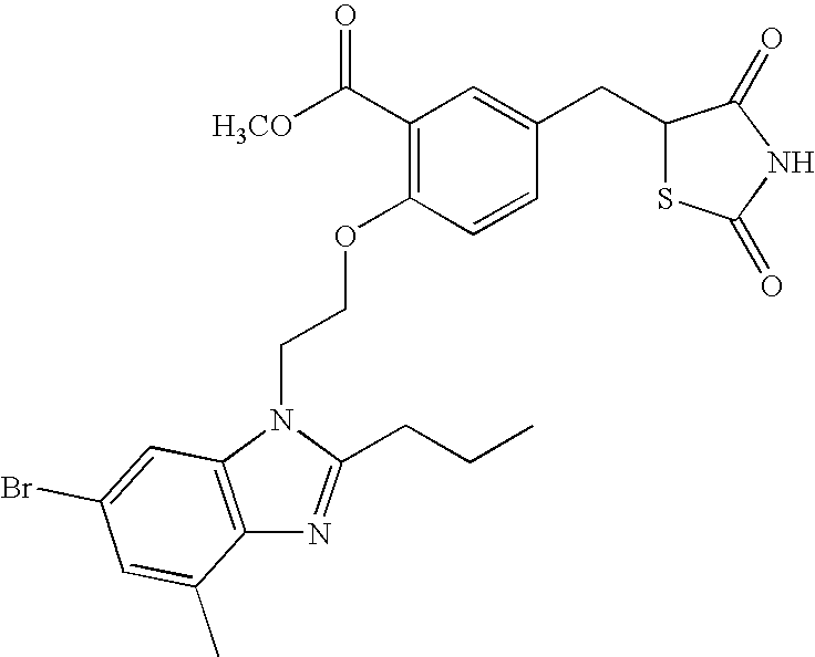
C1(OCCN2C(CCC)=NC3=C2C=C(Br)C=C3C)=C(C([H3CO])=O)C=C(CC2SC(=O)NC2=O)C=C1
